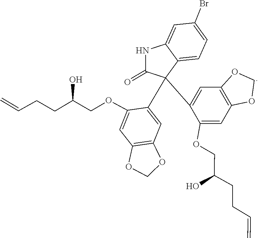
C(=C)CCC(O)COC1=CC2=C(C=C1C1(C3=CC4=C(OCO4)C=C3OCC(CCC=C)O)C3=CC=C(Br)C=C3NC1=O)OCO2
